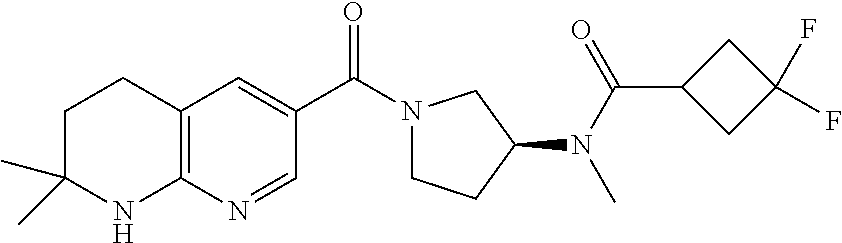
C(C1=CC2=C(N=C1)NC(C)(C)CC2)(=O)N1CCC(N(C)C(C2CC(F)(F)C2)=O)C1
